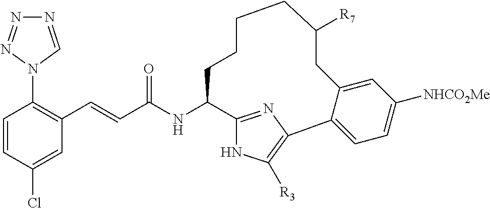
C(C(NC1C2=NC(=C([R3])N2)C2=CC=C([NHCO2Me])C=C2CC([R7])CCCC1)=O)=CC1=C(N2C=NN=N2)C=CC(Cl)=C1
